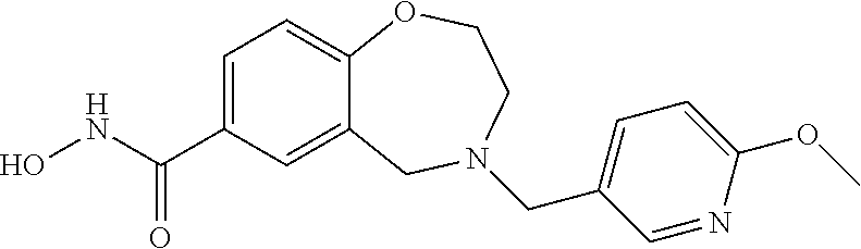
C1=C(C(NO)=O)C=C2C(=C1)OCCN(CC1=CC=C(OC)N=C1)C2
